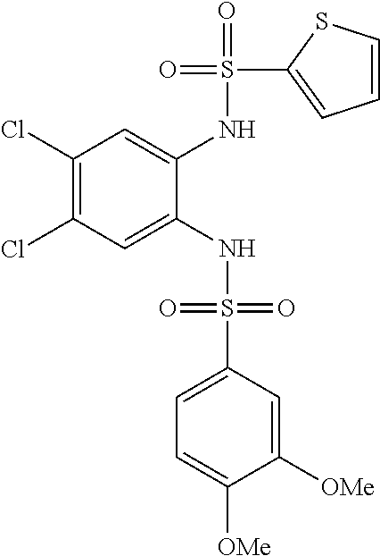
C1(Cl)=C(Cl)C=C(NS(=O)(=O)C2=CC=C([OMe])C([OMe])=C2)C(NS(=O)(C2=CC=CS2)=O)=C1
